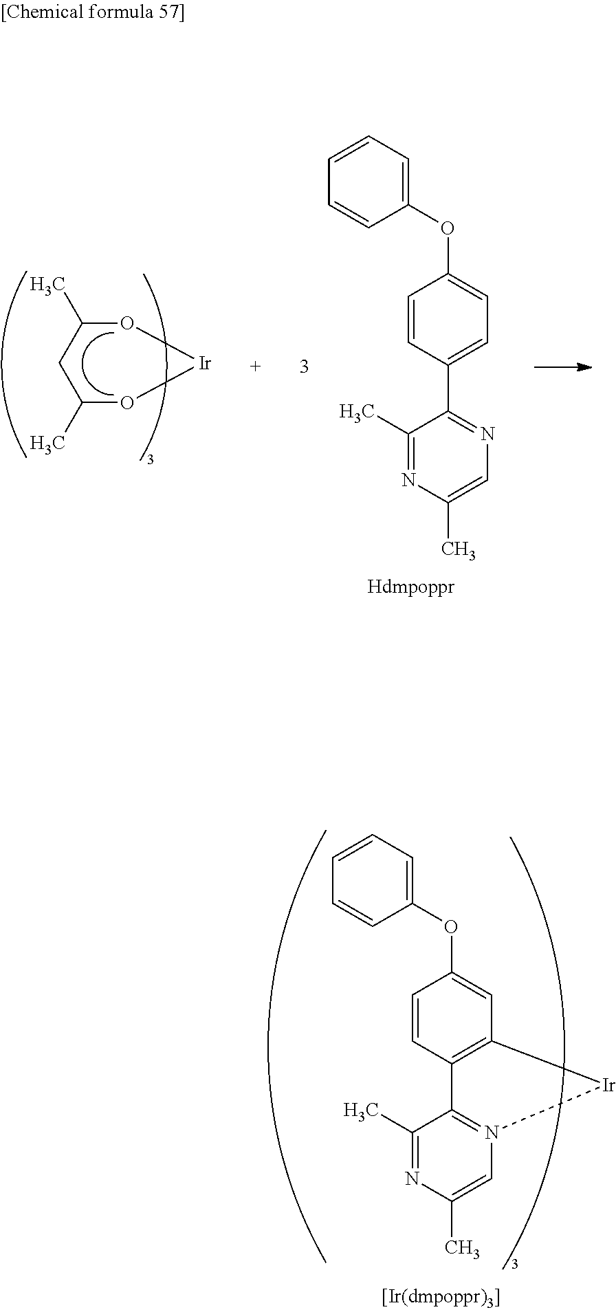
C12=C(C=CC(OC3=CC=CC=C3)=C1)C1=N(C=C(C)N=C1C)[Ir]2.C1(C)O[Ir]OC(C)C1.C1=C(C2=NC=C(C)N=C2C)C=CC(OC2=CC=CC=C2)=C1
